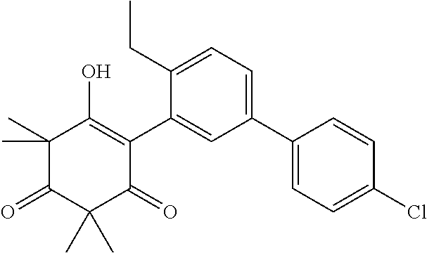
C1(C)(C)C(=O)C(C)(C)C(=O)C(C2=CC(C3=CC=C(Cl)C=C3)=CC=C2CC)=C1O
